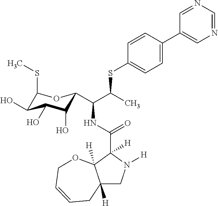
C12([H])CN([H])C(C(NC(C(C)SC3=CC=C(C4=CN=CN=C4)C=C3)C3C(O)C(O)C(O)C(SC)O3)=O)([H])C1([H])OCC=CC2
